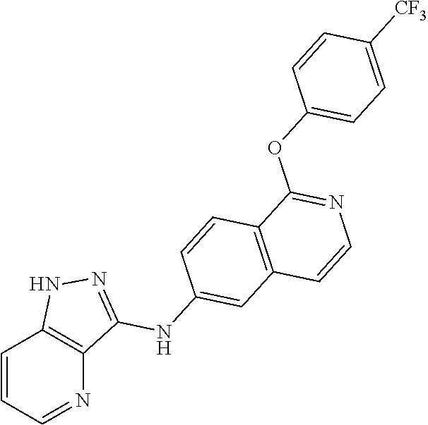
C1=CC=NC2=C1NN=C2NC1=CC2=C(C=C1)C(OC1=CC=C([CF3])C=C1)=NC=C2
